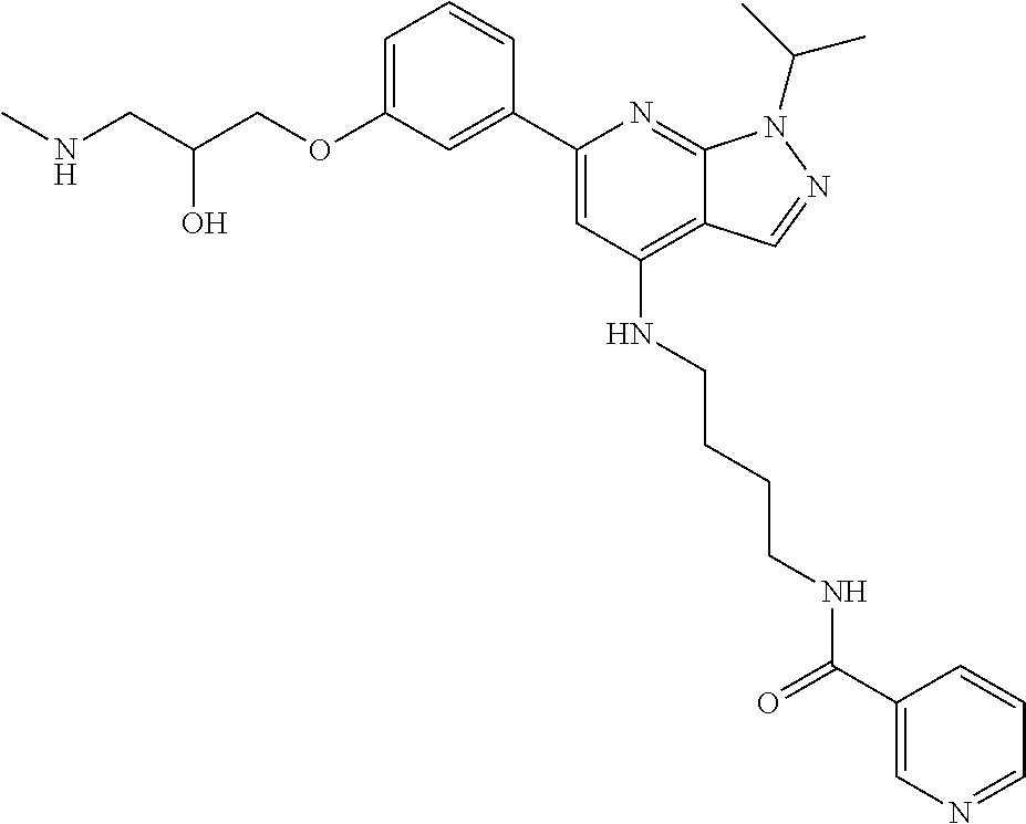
C(C(COC1=CC=CC(C2=CC(NCCCCNC(C3=CN=CC=C3)=O)=C3C(=N2)N(C(C)C)N=C3)=C1)O)NC
